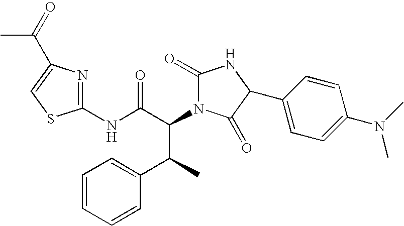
C1(NC(C(C(C2=CC=CC=C2)C)N2C(=O)NC(C3=CC=C(N(C)C)C=C3)C2=O)=O)=NC(C(C)=O)=CS1
